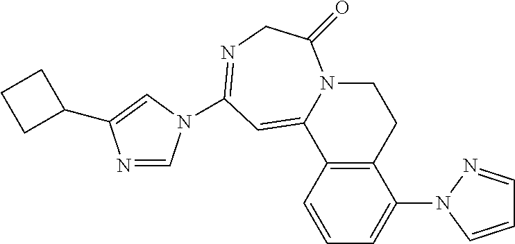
C1=CC2=C(C(N3C=CC=N3)=C1)CCN1C2=CC(N2C=NC(C3CCC3)=C2)=NCC1=O
